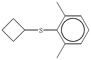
C1(Sc2c(C)cccc2C)CCC1
